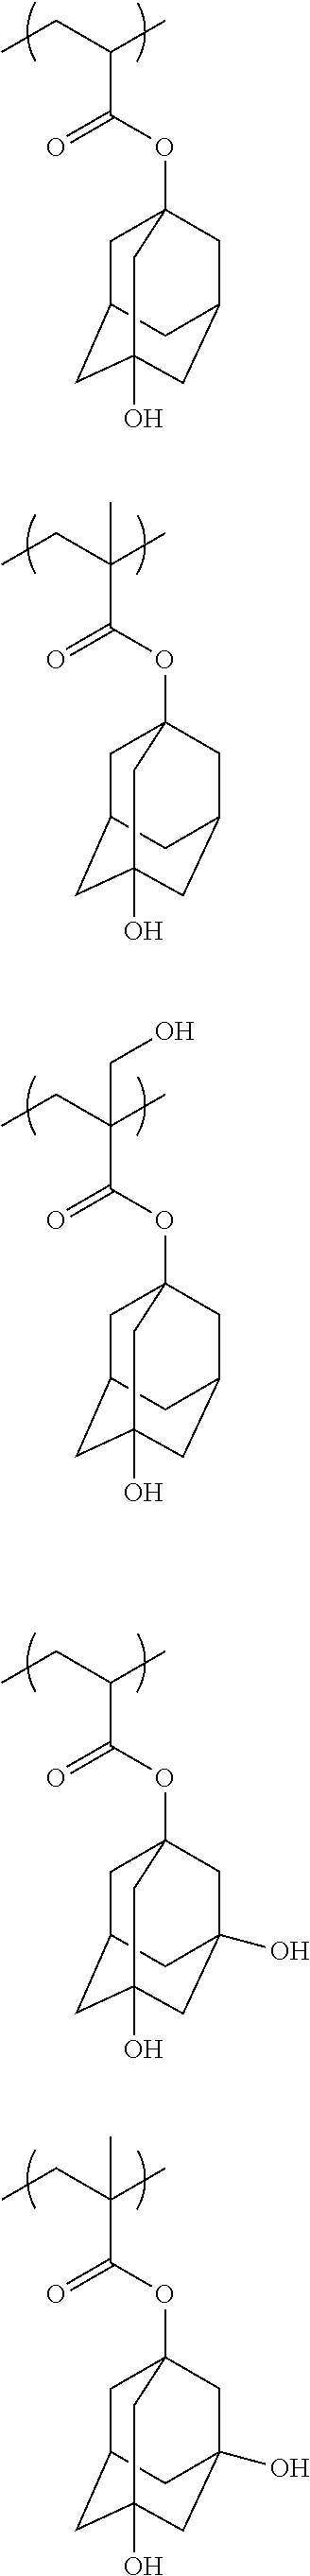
CCC(C)C(=O)OC12CC3CC(O)(CC(C1)C3)C2.CCC(C)(C(=O)OC12CC3CC(O)(CC(C1)C3)C2)C.CCC(C)(C(=O)OC12CC3CC(O)(CC(C1)C3)C2)CO.CCC(C)C(=O)OC12CC3CC(O)(CC(O)(C1)C3)C2.CCC(C)(C(=O)OC12CC3CC(O)(CC(O)(C1)C3)C2)C
